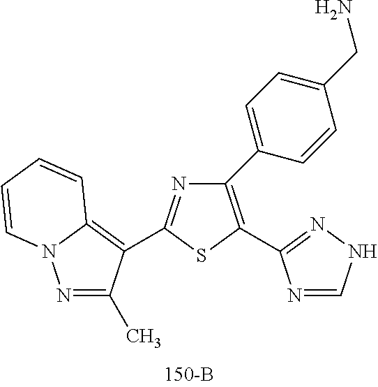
C1(C2=CC=C(CN)C=C2)=C(C2=NNC=N2)SC(C2=C3N(N=C2C)C=CC=C3)=N1
